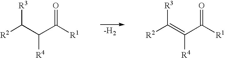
[-H2].[R3]C([R2])C([R4])C([R1])=O.[R3]C([R2])=C([R4])C([R1])=O
